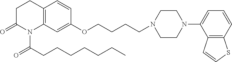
C1C(=O)N(C(CCCCCCC)=O)C2=C(C1)C=CC(OCCCCN1CCN(C3=CC=CC4=C3C=CS4)CC1)=C2
